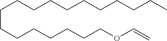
C(OC=C)CCCCCCCCCCCCCCCCC
